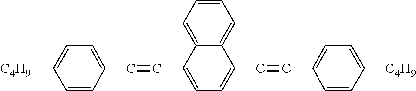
C1=CC=C2C(=C1)C(C#CC1=CC=C([C4H9])C=C1)=CC=C2C#CC1=CC=C([C4H9])C=C1
